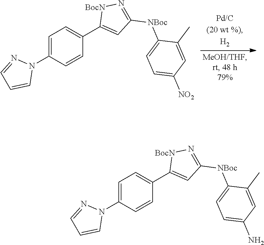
C1=C(N2N=CC=C2)C=CC(C2=CC([NBoc]C3=CC=C([NO2])C=C3C)=N[BocN]2)=C1.C1=C(N2N=CC=C2)C=CC(C2=CC([NBoc]C3=CC=C(N)C=C3C)=N[BocN]2)=C1
